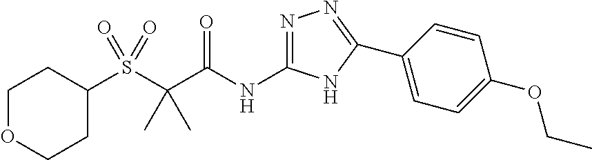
C1CC(S(C(C(NC2=NN=C(C3=CC=C(OCC)C=C3)N2)=O)(C)C)(=O)=O)CCO1
